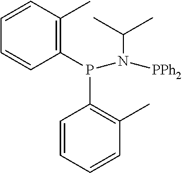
C1(P(C2=C(C)C=CC=C2)N([PPh2])C(C)C)=C(C)C=CC=C1
